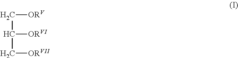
C(C([ORVI])C[ORVII])[ORV]
